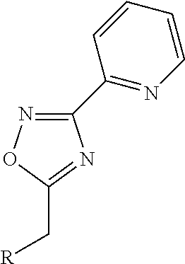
C1(C2=NC=CC=C2)=NOC(C[R])=N1
